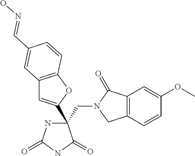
C(C1(C2=CC3=C(O2)C=CC(C=NO)=C3)NC(=O)NC1=O)N1CC2=C(C1=O)C=C(OC)C=C2
